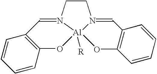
C12=C(C=CC=C1)C=N1CCN3=CC4=C(C=CC=C4)O[Al]13([R])O2
